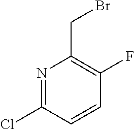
N1=C(Cl)C=CC(F)=C1CBr
